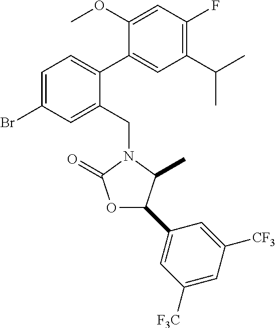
C1=C(Br)C=C(CN2C(=O)OC(C3=CC([F3C])=CC([CF3])=C3)C2C)C(C2=CC(C(C)C)=C(F)C=C2OC)=C1
